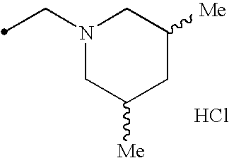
C(N1CC([Me])CC([Me])C1)C.Cl
